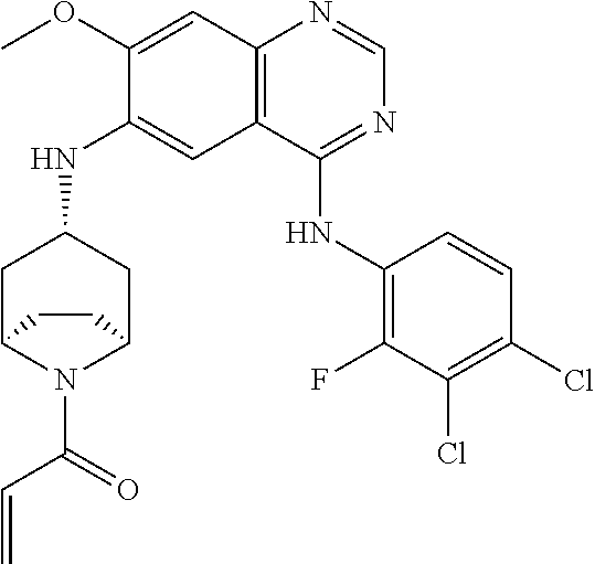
C(C=C)(N1C2CC(NC3=CC4=C(N=CN=C4NC4=C(F)C(Cl)=C(Cl)C=C4)C=C3OC)CC1CC2)=O
